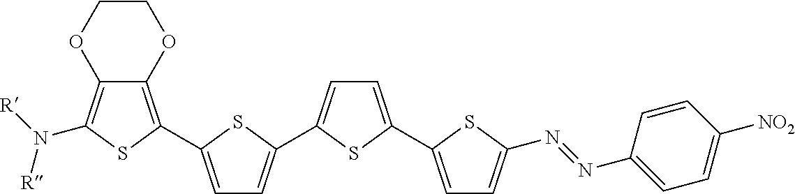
C12=C(N([R])[R])SC(C3=CC=C(C4=CC=C(C5=CC=C(N=NC6=CC=C([NO2])C=C6)S5)S4)S3)=C1OCCO2
